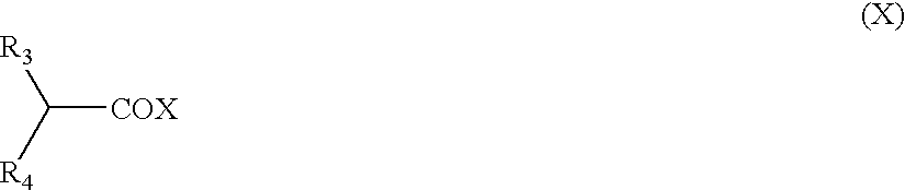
C([COX])([R3])[R4]
